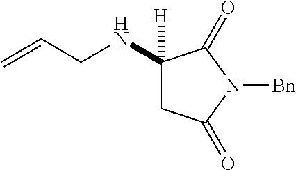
C1(NCC=C)([H])CC(=O)N([Bn])C1=O
